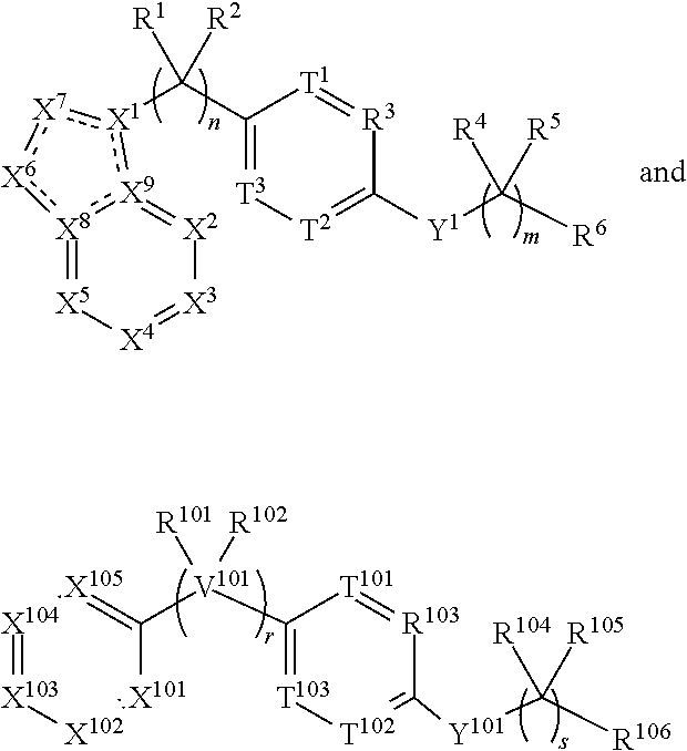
C1(C([R1])([R2])[X1]2:[X7]:[X6]:[X8]3:[X9]:2=[X2][X3]=[X4][X5]=3)=[T3][T2]=C([Y1]C([R6])([R4])[R5])[R3]=[T1]1.C1([V101]([R101])([R102])C2=[X105][X104]=[X103][X102]=[X101]2)=[T103][T102]=C([Y101]C([R106])([R104])[R105])[R103]=[T101]1
